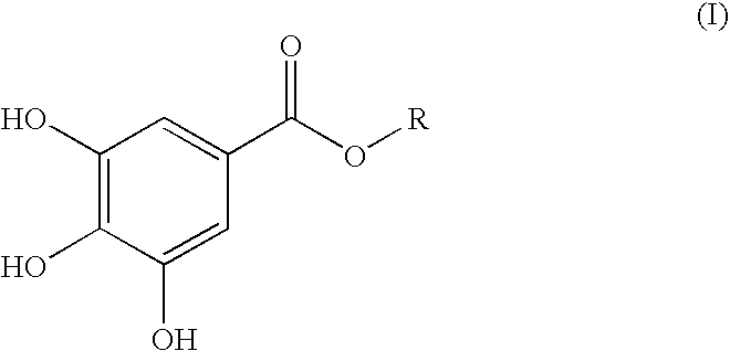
C1(O)=C(O)C(O)=CC(C(=O)O[R])=C1
